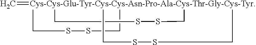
[Cys-Cys-Glu-Tyr-Cys-Cys-Asn-Pro-Ala-Cys-Thr-Gly-Cys-Tyr]123(=C)(CSSC1)(CSSC2)CSSC3
